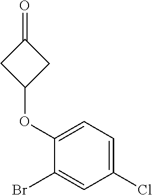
C1(Br)=CC(Cl)=CC=C1OC1CC(=O)C1
